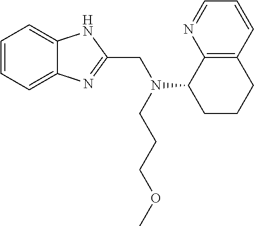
C1=CC=C2C(=C1)NC(CN(CCCOC)C1CCCC3=C1N=CC=C3)=N2
